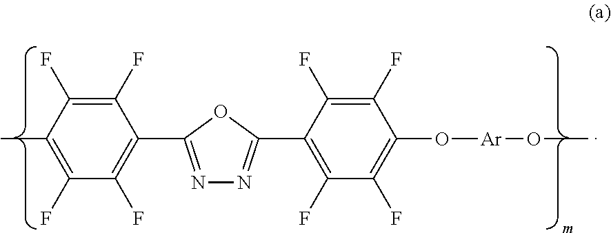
CC1=C(F)C(F)=C(C2=NN=C(C3=C(F)C(F)=C(O[Ar]OC)C(F)=C3F)O2)C(F)=C1F
